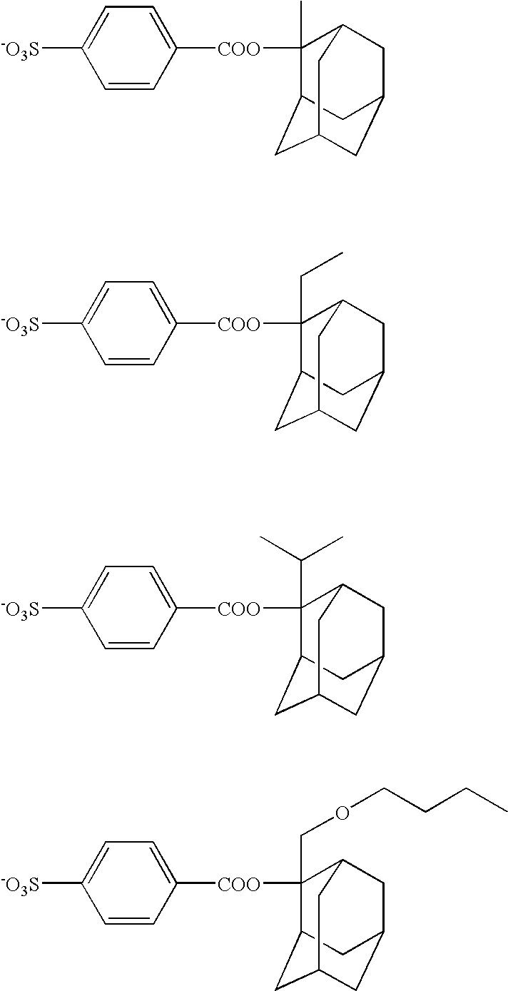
C1=CC([COO]C2(C)C3CC4CC(CC2C4)C3)=CC=C1[-O3S].C1=CC([COO]C2(CC)C3CC4CC(CC2C4)C3)=CC=C1[-O3S].C1=CC([COO]C2(C(C)C)C3CC4CC(CC2C4)C3)=CC=C1[-O3S].C1=CC([COO]C2(COCCCC)C3CC4CC(CC2C4)C3)=CC=C1[-O3S]
